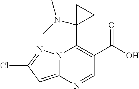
N12C(=CC(Cl)=N1)N=CC(C(O)=O)=C2C1(N(C)C)CC1
